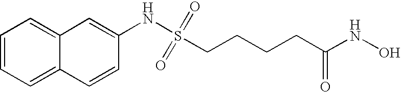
N(S(CCCCC(NO)=O)(=O)=O)C1=CC2=CC=CC=C2C=C1
